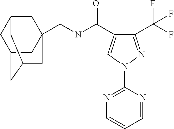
C(NC(=O)C1=CN(C2=NC=CC=N2)N=C1C(F)(F)F)C12CC3CC(CC(C1)C3)C2
